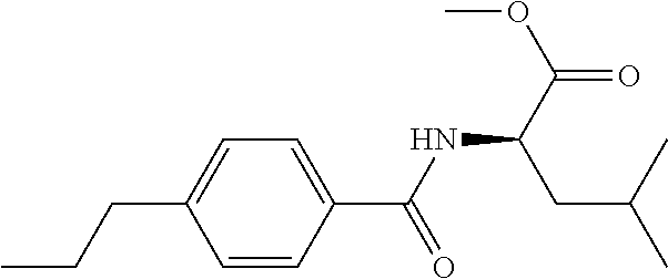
C1=CC(C(NC(C(=O)OC)CC(C)C)=O)=CC=C1CCC
